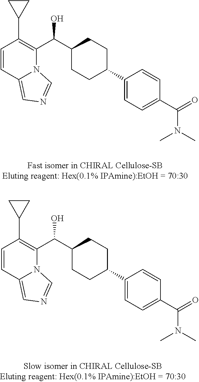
C1=CC2=CN=CN2C(C(C2CCC(C3=CC=C(C(N(C)C)=O)C=C3)CC2)O)=C1C1CC1.C1=CC2=CN=CN2C(C(C2CCC(C3=CC=C(C(N(C)C)=O)C=C3)CC2)O)=C1C1CC1
